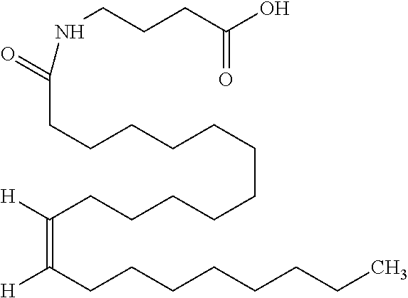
[H]C(CCCCCCCCCCCC(=O)NCCCC(O)=O)=C(CCCCCCCC)[H]
